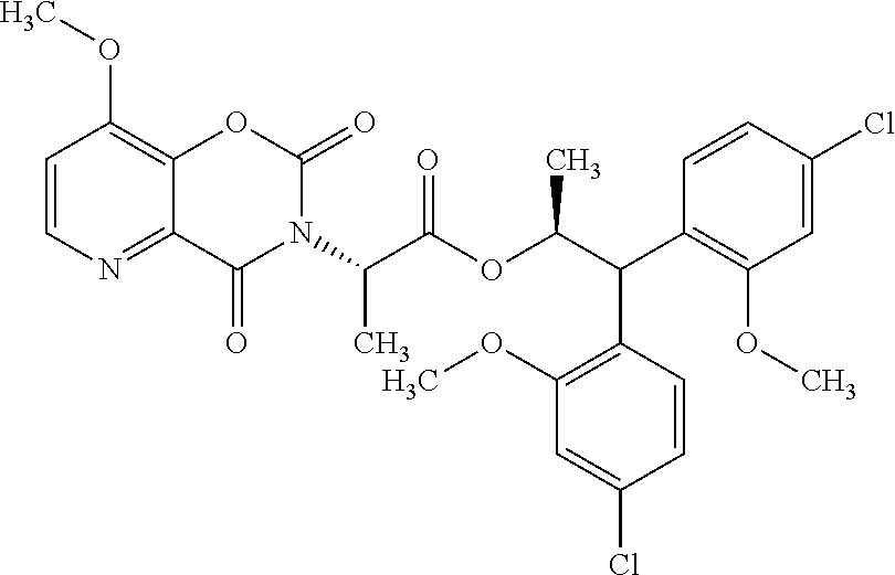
C12=NC=CC(OC)=C1OC(=O)N(C(C(OC(C(C1=C(OC)C=C(Cl)C=C1)C1=C(OC)C=C(Cl)C=C1)C)=O)C)C2=O
